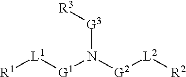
[R1][L1][G1]N([G2][L2][R2])[G3][R3]
